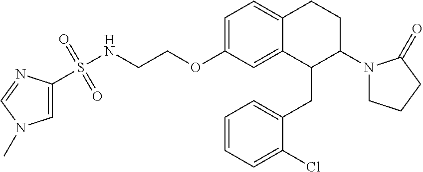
C1=C(OCCNS(=O)(=O)C2=CN(C)C=N2)C=C2C(=C1)CCC(N1CCCC1=O)C2CC1=CC=CC=C1Cl
